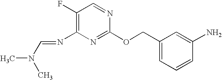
C1(F)=C(N=CN(C)C)N=C(OCC2=CC=CC(N)=C2)N=C1
